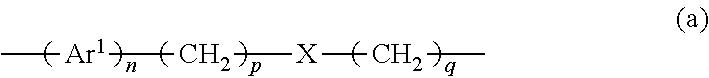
C[Ar1]C[X]CC
